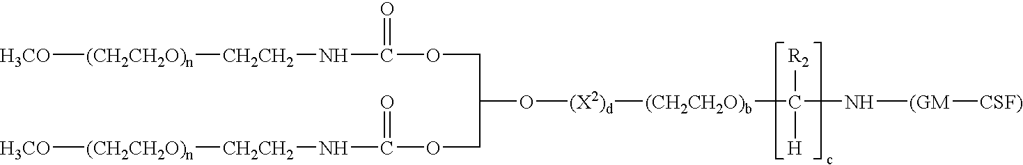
[H3CO][(CH2CH2O)n][CH2CH2]NC(=O)OCC(O[(X2)d][(CH2CH2O)b]C([R2])([H])N[(GM][CSF)])COC(N[CH2CH2][(CH2CH2O)n][H3CO])=O
